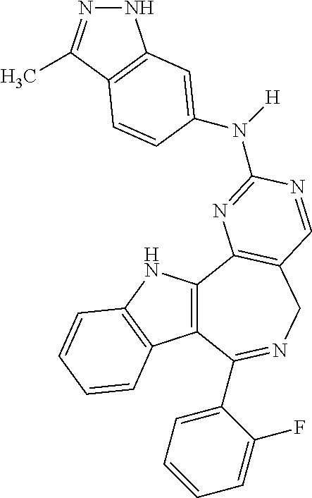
C12=C(C3=C(CN=C1C1=CC=CC=C1F)C=NC(N([H])C1=CC4=C(C(C)=NN4)C=C1)=N3)NC1=C2C=CC=C1
